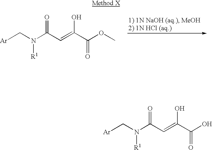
[Ar]CN(C(C=C(C(O)=O)O)=O)[R1].[Ar]CN(C(C=C(C(OC)=O)O)=O)[R1]
